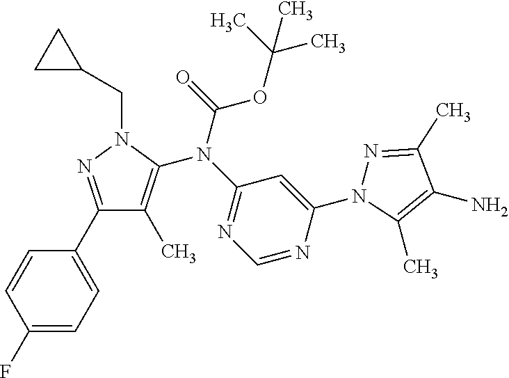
C1(F)=CC=C(C2=NN(CC3CC3)C(N(C3=NC=NC(N4N=C(C)C(N)=C4C)=C3)C(=O)OC(C)(C)C)=C2C)C=C1
